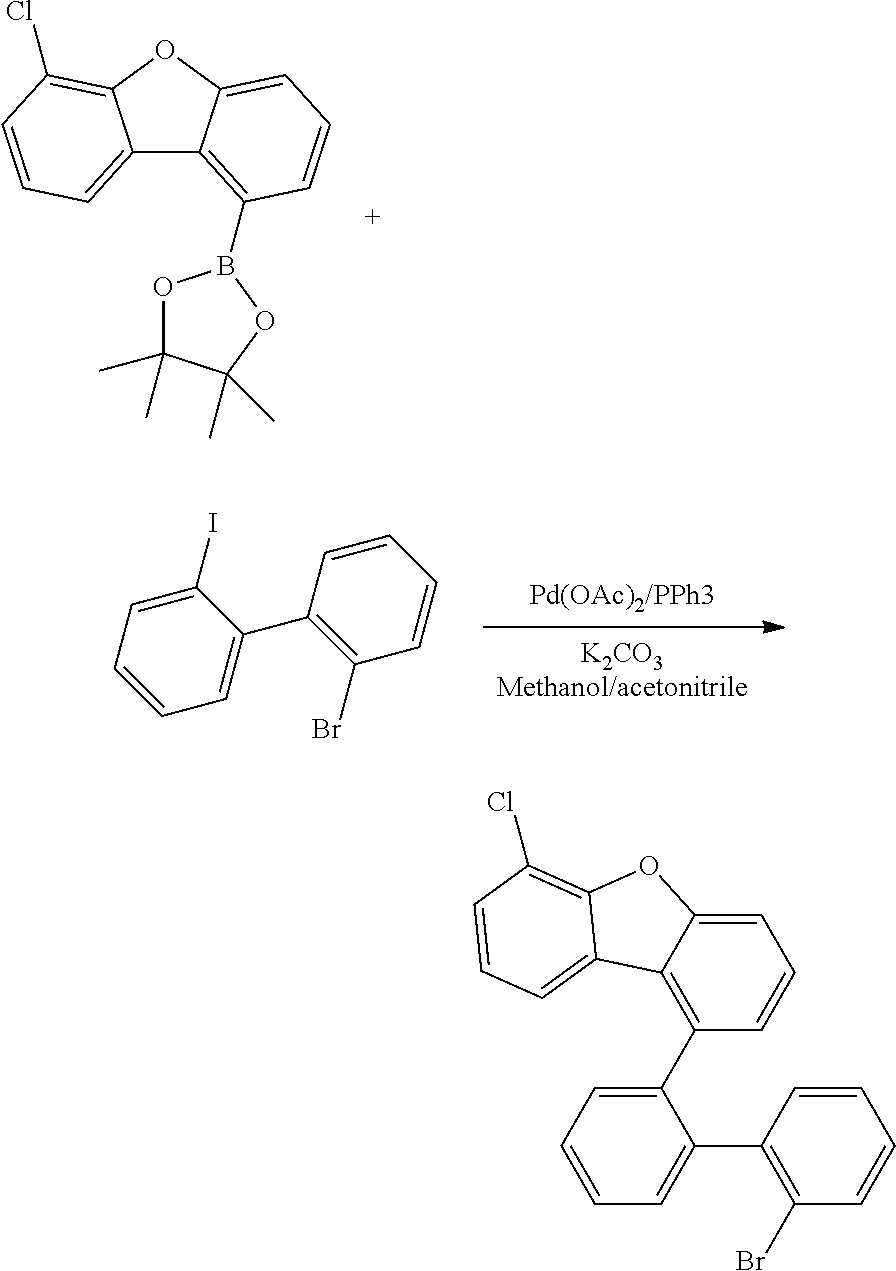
C12=CC=CC(Cl)=C1OC1=CC=CC(B3OC(C)(C)C(C)(C)O3)=C21.[Pd(OAc)2/PPh3].[K2CO3Methanol/acetonitrile].C1(C2=C(Br)C=CC=C2)=CC=CC=C1I.C1(C2=C(Br)C=CC=C2)=CC=CC=C1C1=C2C(=CC=C1)OC1=C(Cl)C=CC=C21
